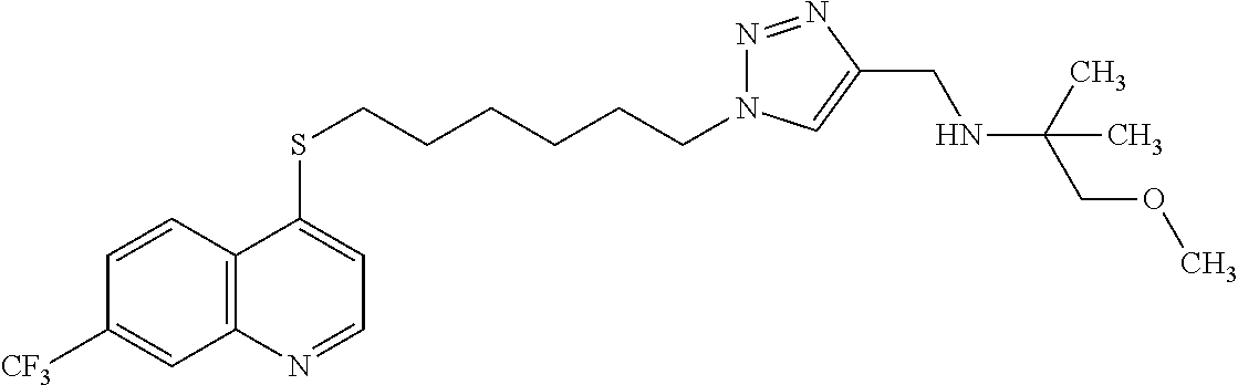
C12=C(C=CC([CF3])=C1)C(SCCCCCCN1N=NC(CNC(COC)(C)C)=C1)=CC=N2
